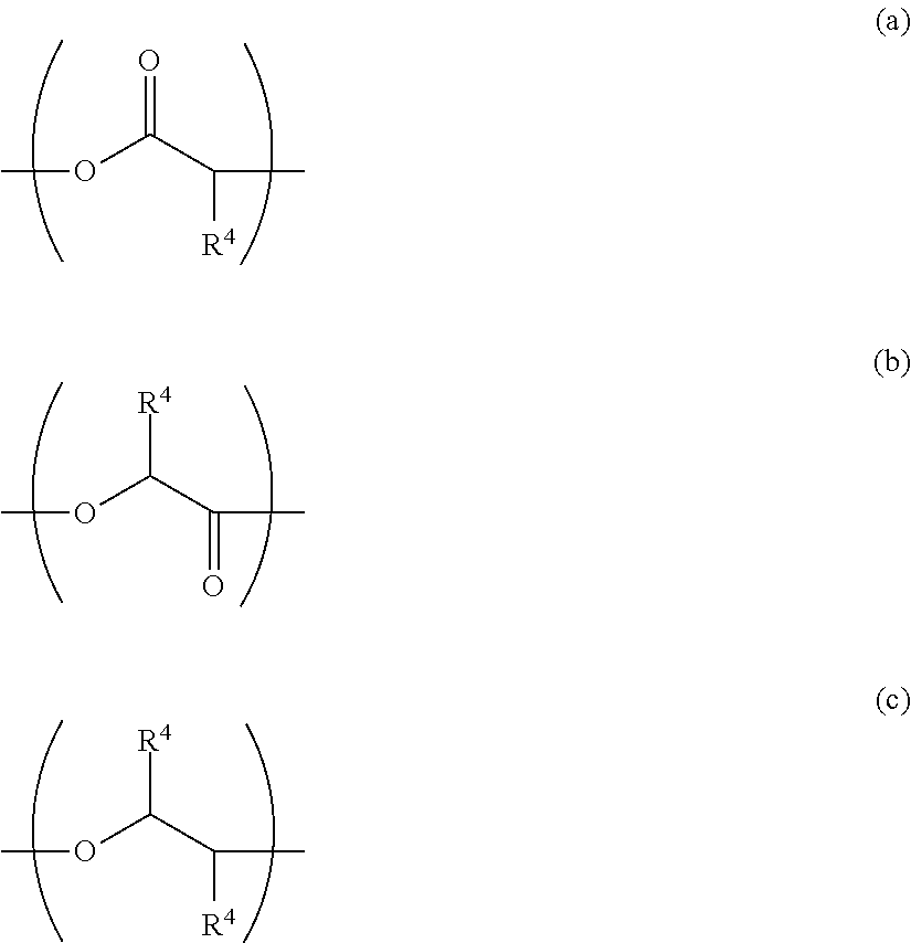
O=C(C(C)[R4])OC.[R4]C(C(C)=O)OC.[R4]C(C(C)[R4])OC
